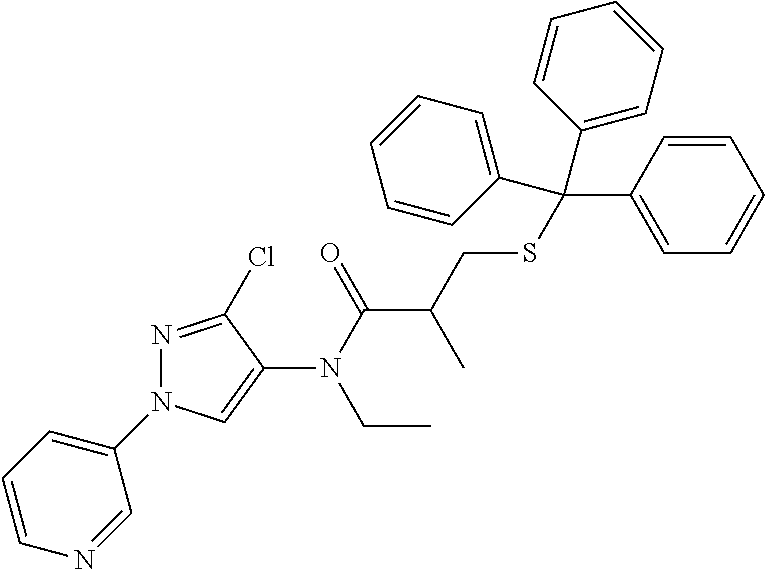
N1=C(Cl)C(N(C(C(CSC(C2=CC=CC=C2)(C2=CC=CC=C2)C2=CC=CC=C2)C)=O)CC)=CN1C1=CC=CN=C1
